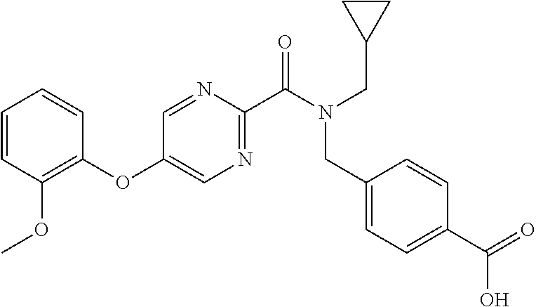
C1(OC2=CN=C(C(N(CC3CC3)CC3=CC=C(C(=O)O)C=C3)=O)N=C2)=C(OC)C=CC=C1
